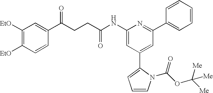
C1(NC(CCC(C2=CC([EtO])=C([EtO])C=C2)=O)=O)=CC(C2=CC=CN2C(OC([Me])([Me])[Me])=O)=CC(C2=CC=CC=C2)=N1
